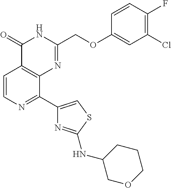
C1=CN=C(C2=CSC(NC3COCCC3)=N2)C2=C1C(=O)NC(COC1=CC(Cl)=C(F)C=C1)=N2
